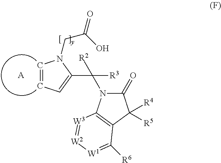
C1=CC=C(C([R3])(N2C(=O)C([R4])([R5])C3=C2[W3]=[W2][W1]=C3[R6])[R2])N1CC(=O)O.[A]
